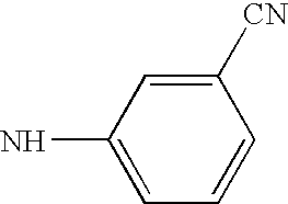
C1([CN])=CC(N)=CC=C1
